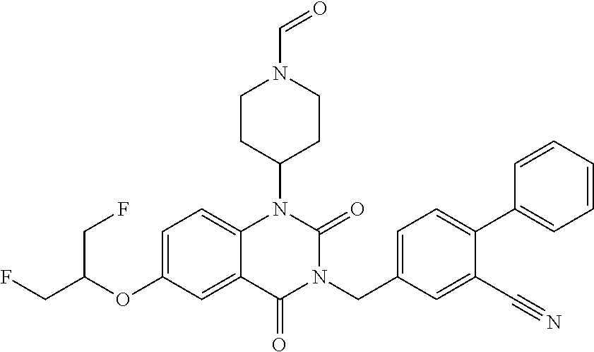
C1=C(OC(CF)CF)C=C2C(=C1)N(C1CCN(C=O)CC1)C(=O)N(CC1=CC=C(C3=CC=CC=C3)C(C#N)=C1)C2=O
